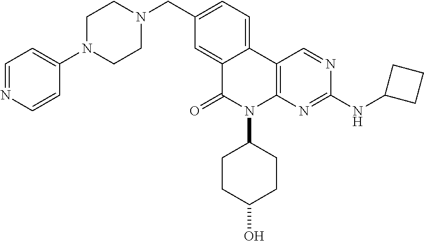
C1N(C2=CC=NC=C2)CCN(CC2=CC=C3C(=C2)C(=O)N(C2CCC(O)CC2)C2=C3C=NC(NC3CCC3)=N2)C1
